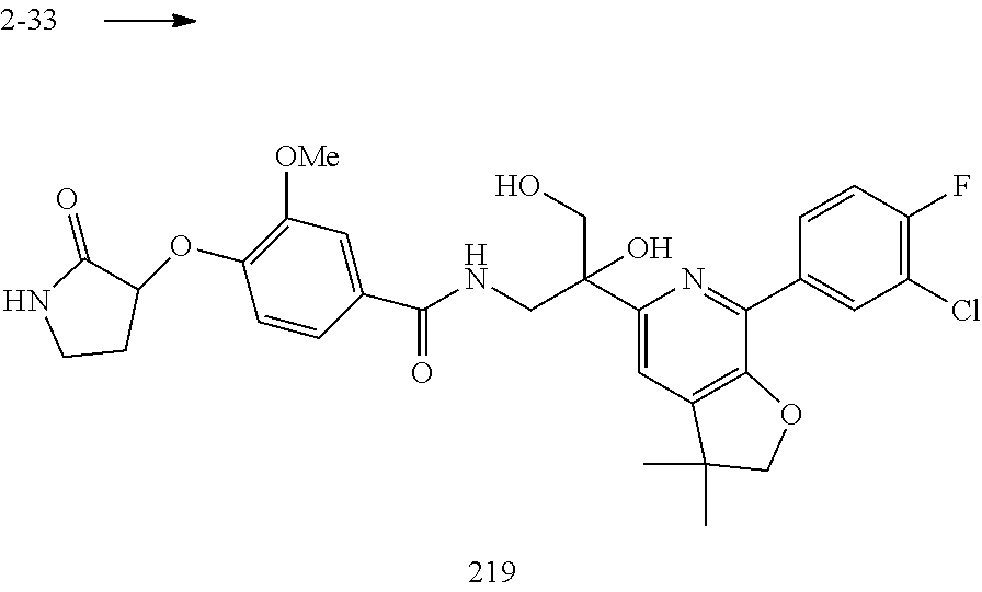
C1(=O)NCCC1OC1=C([OMe])C=C(C(=O)NCC(C2=CC3=C(C(C4=CC(Cl)=C(F)C=C4)=N2)OCC3(C)C)(CO)O)C=C1
